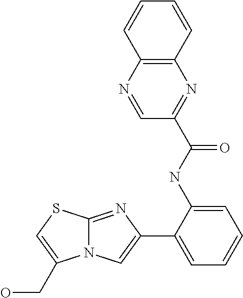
C1(C2=CC=CC=C2NC(C2=NC3=C(N=C2)C=CC=C3)=O)=CN2C(=N1)SC=C2CO
